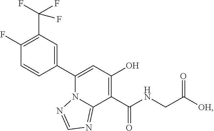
C1(C2=CC(C(F)(F)F)=C(F)C=C2)=CC(O)=C(C(NCC([OH])=O)=O)C2=NC=NN12
